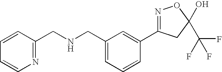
C1=C(CNCC2=NC=CC=C2)C=C(C2=NOC(C(F)(F)F)(O)C2)C=C1
